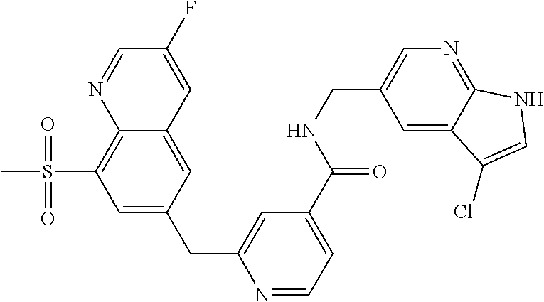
C1=NC2=C(S(C)(=O)=O)C=C(CC3=CC(C(NCC4=CN=C5C(=C4)C(Cl)=CN5)=O)=CC=N3)C=C2C=C1F
